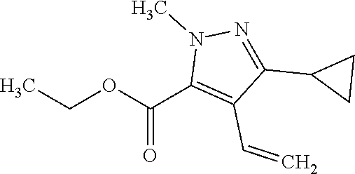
CCOC(C1=C(C=C)C(C2CC2)=NN1C)=O
